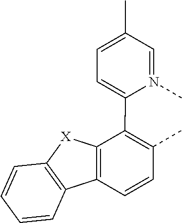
C1=N(C)C(C2=C(C)C=CC3=C2[X]C2=C3C=CC=C2)=CC=C1C
